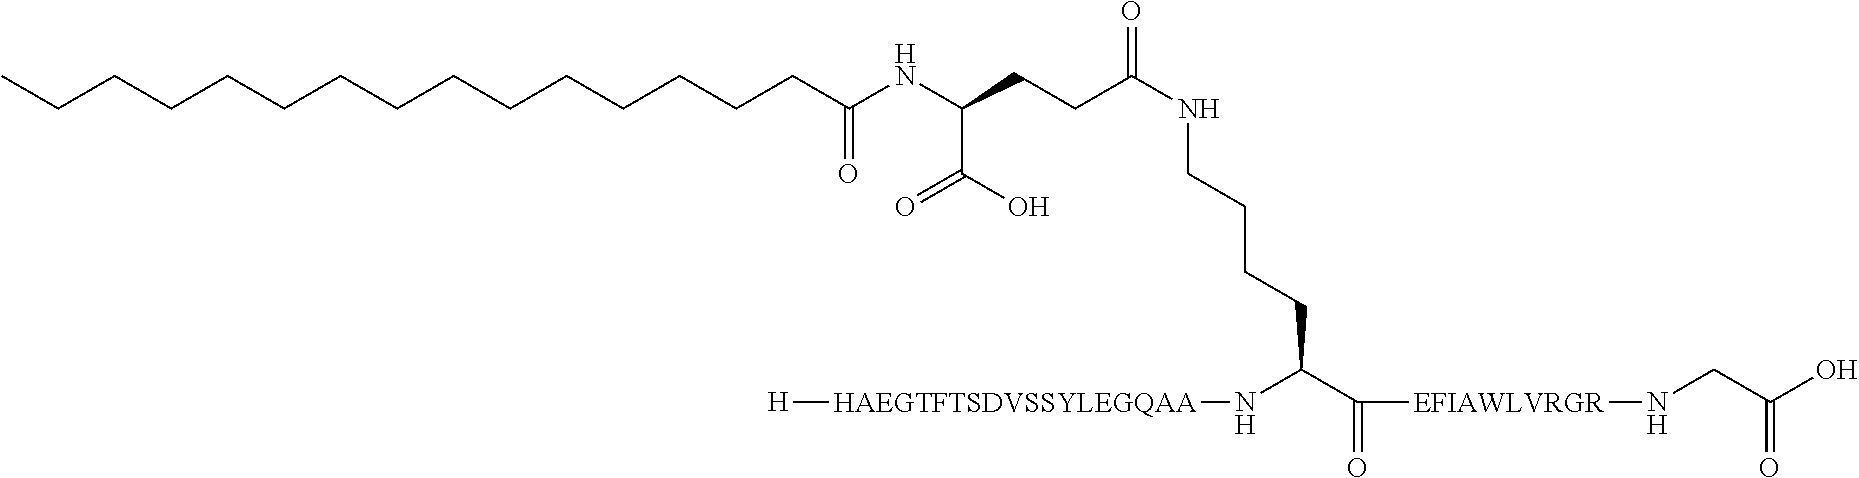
[H][HAEGTFTSDVSSYLEGQAA]NC(CCCCNC(CCC(NC(CCCCCCCCCCCCCCC)=O)C(=O)O)=O)C(=O)[EFIAWLVRGR]NCC(=O)O
